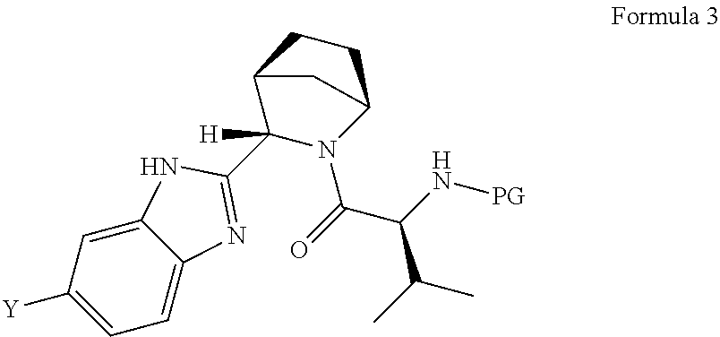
C1([Y])=CC=C2C(=C1)NC(C1([H])N(C(=O)C(N[PG])C(C)C)C3CCC1C3)=N2
